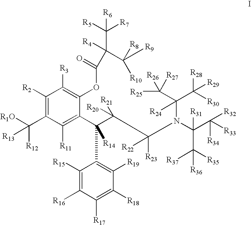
C1([R2])=C(C([R1O])([R12])[R13])C([R11])=C(C(C2=C([R19])C([R18])=C([R17])C([R16])=C2[R15])(C(C(N(C(C([R33])([R32])[R34])([R31])C([R37])([R35])[R36])C(C([R25])([R27])[R26])([R24])C([R28])([R30])[R29])([R23])[R22])([R21])[R20])[R14])C(OC(=O)C([R4])(C([R5])([R7])[R6])C([R8])([R10])[R9])=C1[R3]
